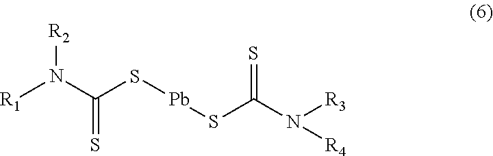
[R1]N(C(S[Pb]SC(N([R4])[R3])=S)=S)[R2]
